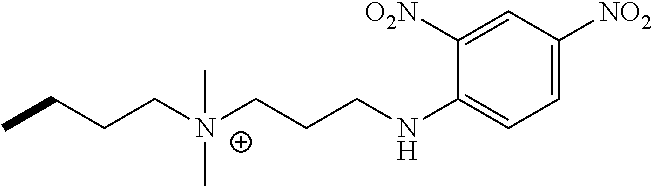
C(CC[N+](CCCNC1=CC=C([NO2])C=C1[O2N])(C)C)C
